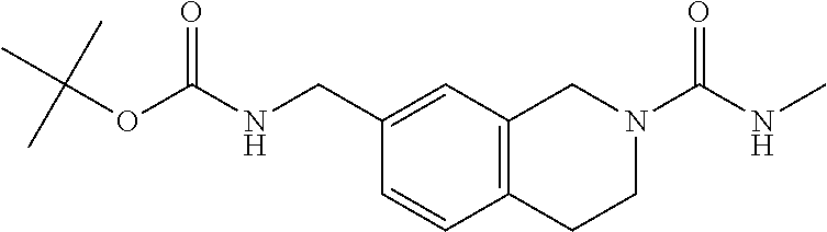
C1=CC(CNC(OC(C)(C)C)=O)=CC2=C1CCN(C(NC)=O)C2
